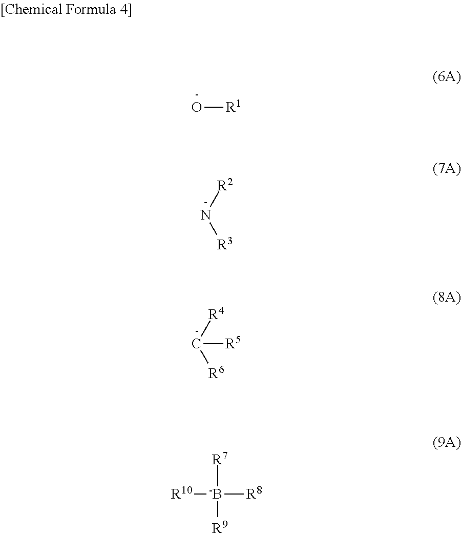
O[R1].N([R2])[R3].C([R4])([R6])[R5].[-B]([R7])([R9])([R8])[R10]
